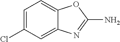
C1(Cl)=CC=C2C(=C1)N=C(N)O2
